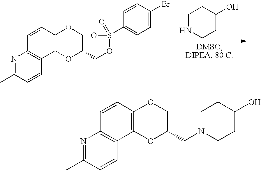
N1=C(C)C=CC2=C1C=CC1=C2OC(COS(=O)(C2=CC=C(Br)C=C2)=O)CO1.C1NCCC(O)C1.N1=C(C)C=CC2=C1C=CC1=C2OC(CN2CCC(O)CC2)CO1
